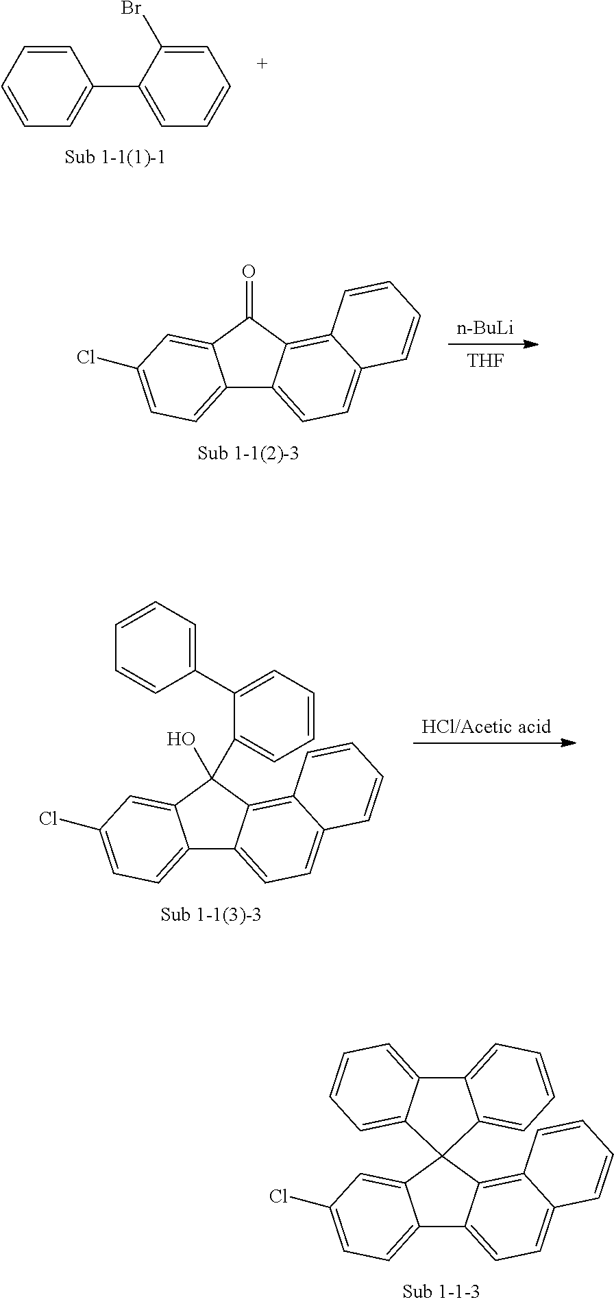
C1=CC=CC=C1C1=CC=CC=C1Br.C12=CC=C(Cl)C=C1C1(C3=C4C(=CC=C23)C=CC=C4)C2=CC=CC=C2C2=CC=CC=C21.[n-BuLi].[THF].C12=CC=C(Cl)C=C1C(=O)C1=C3C(=CC=C21)C=CC=C3.[HCl/Acetic acid].C12=CC=C(Cl)C=C1C(O)(C1=CC=CC=C1C1=CC=CC=C1)C1=C3C(=CC=C21)C=CC=C3
